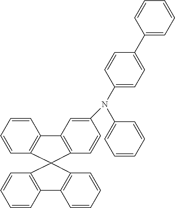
C1=CC2=C(C=C1)C1(C3=C2C=CC=C3)C2=C(C=CC=C2)C2=C1C=CC(N(C1=CC=CC=C1)C1=CC=C(C3=CC=CC=C3)C=C1)=C2
